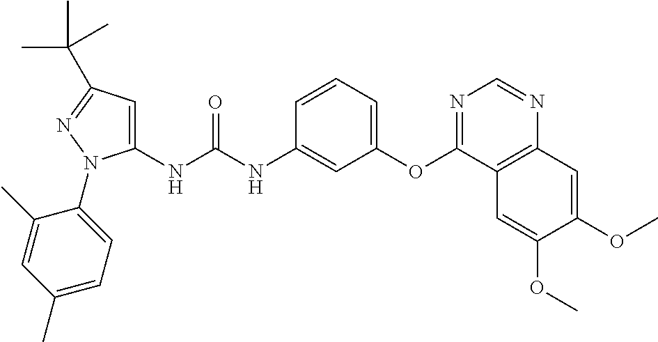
C1(NC(NC2=CC(OC3=NC=NC4=C3C=C(OC)C(OC)=C4)=CC=C2)=O)=CC(C(C)(C)C)=NN1C1=CC=C(C)C=C1C
